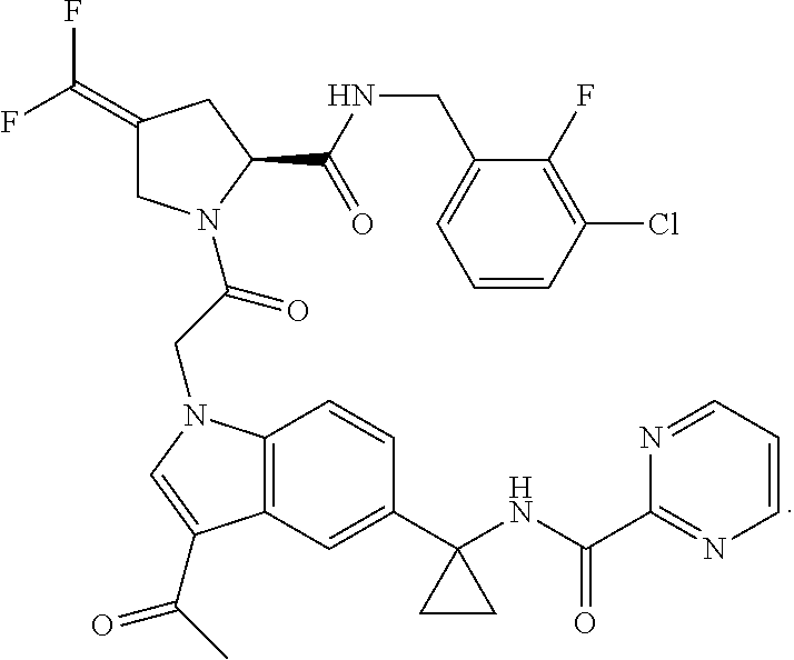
C1(=C(F)F)CN(C(CN2C3=C(C=C(C4(NC(C5=NC=CC=N5)=O)CC4)C=C3)C(C(C)=O)=C2)=O)C(C(NCC2=CC=CC(Cl)=C2F)=O)C1
